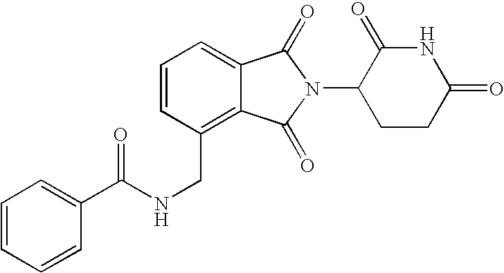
C1=CC=C2C(=C1CNC(C1=CC=CC=C1)=O)C(=O)N(C1CCC(=O)NC1=O)C2=O
